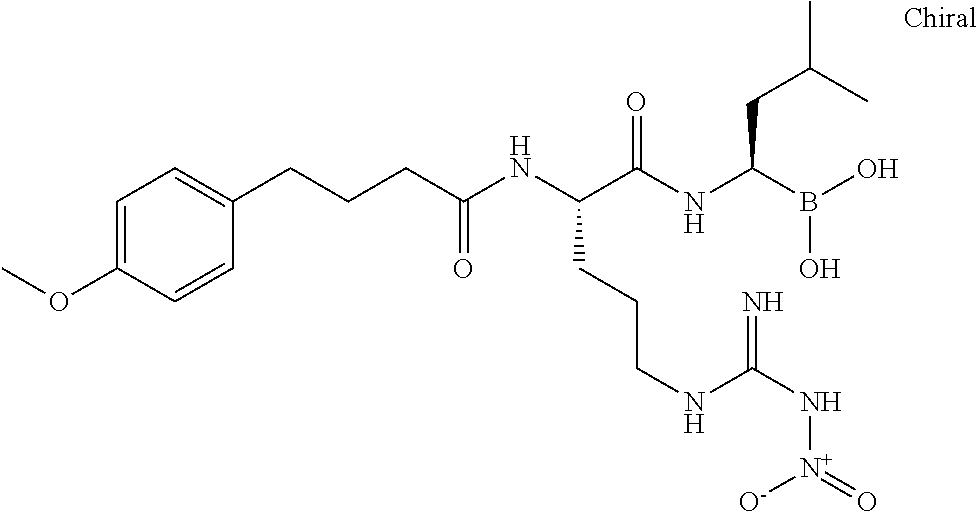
C(C(NC(C(NC(B(O)O)CC(C)C)=O)CCCNC(N[N+](=O)[O-])=N)=O)CCC1=CC=C(OC)C=C1
